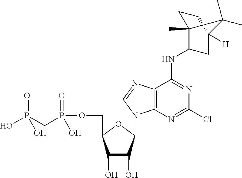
C1(O)C(O)C(N2C3=C(C(NC4C5(C)CCC([H])(C4)C5(C)C)=NC(Cl)=N3)N=C2)OC1COP(CP(=O)(O)O)(=O)O
